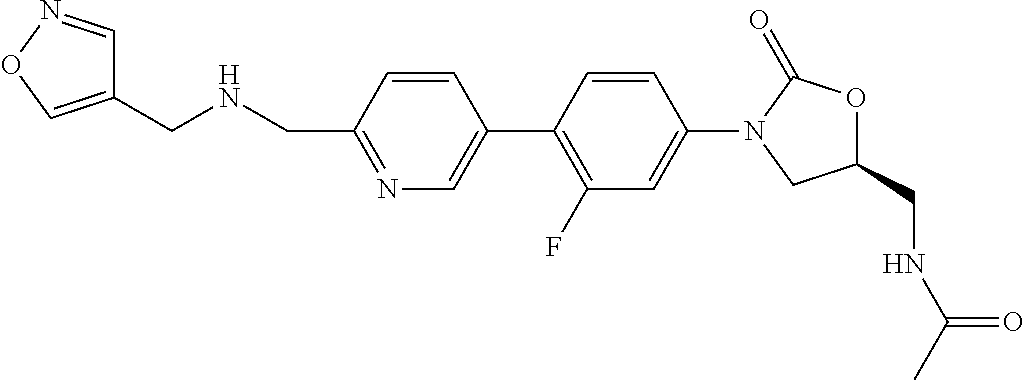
C1=CC(CNCC2=CON=C2)=NC=C1C1=C(F)C=C(N2CC(CNC(C)=O)OC2=O)C=C1
